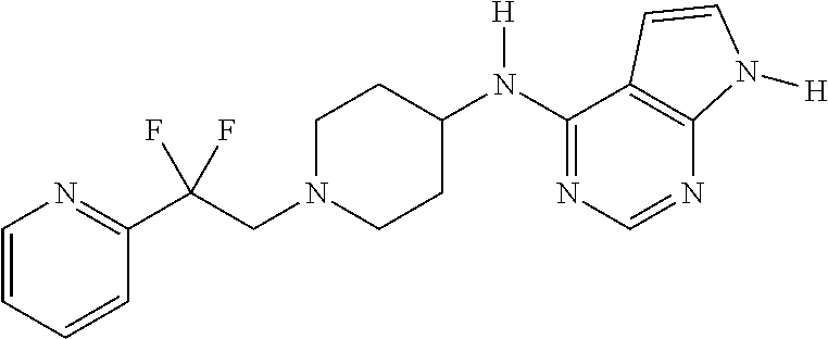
C1(N(C2CCN(CC(C3=NC=CC=C3)(F)F)CC2)[H])=NC=NC2=C1C=CN2[H]
